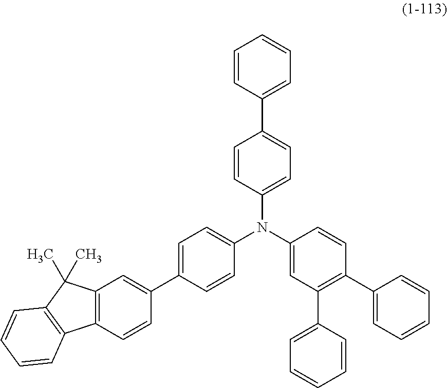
C1=CC(C2=CC=C(N(C3=CC=C(C4=CC5=C(C=C4)C4=C(C5(C)C)C=CC=C4)C=C3)C3=CC(C4=CC=CC=C4)=C(C4=CC=CC=C4)C=C3)C=C2)=CC=C1
